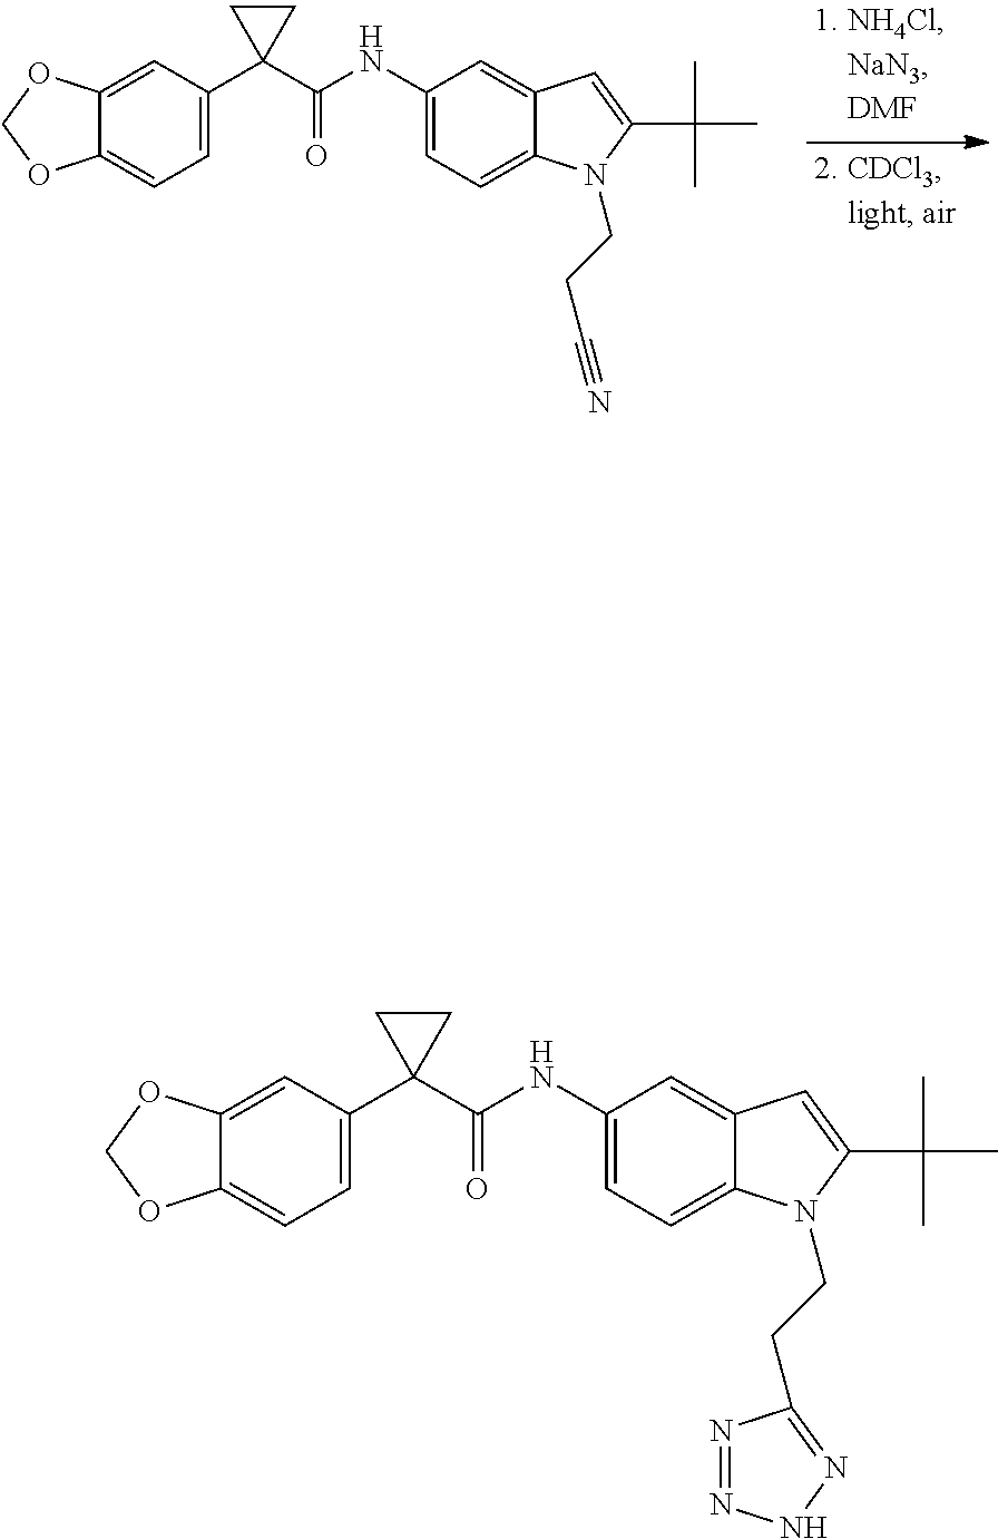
C12=CC(C3(C(NC4=CC=C5C(=C4)C=C(C(C)(C)C)N5CCC#N)=O)CC3)=CC=C1OCO2.C12=CC(C3(C(NC4=CC=C5C(=C4)C=C(C(C)(C)C)N5CCC4=NNN=N4)=O)CC3)=CC=C1OCO2
